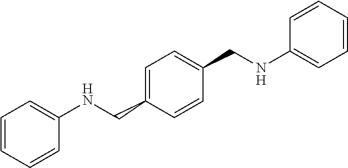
C1=CC(NCC2=CC=C(CNC3=CC=CC=C3)C=C2)=CC=C1
